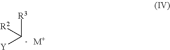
[C-]([R3])([R2])[Y].[M+]
